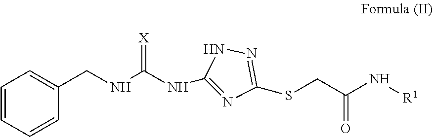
C1=CC=CC(CNC(NC2=NC(SCC(N[R1])=O)=NN2)=[X])=C1
